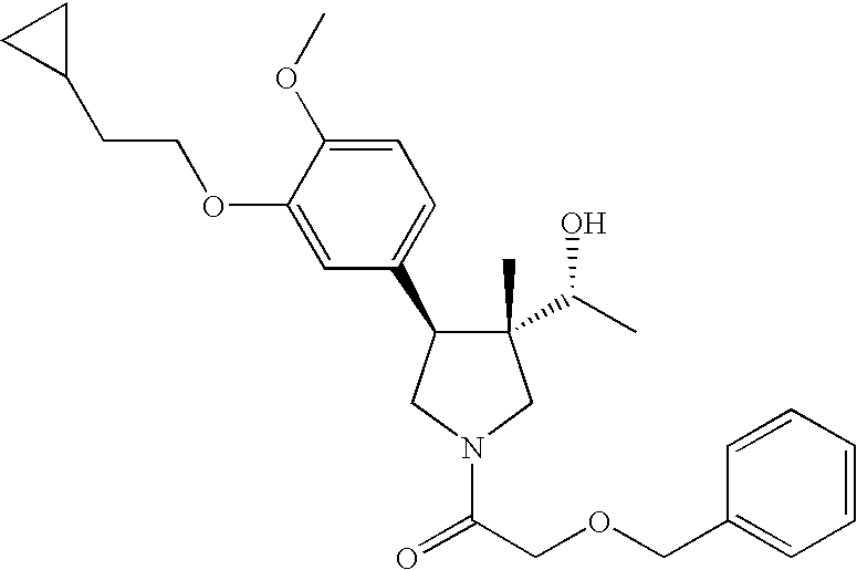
C1(C)(C(C)O)C(C2=CC=C(OC)C(OCCC3CC3)=C2)CN(C(=O)COCC2=CC=CC=C2)C1
